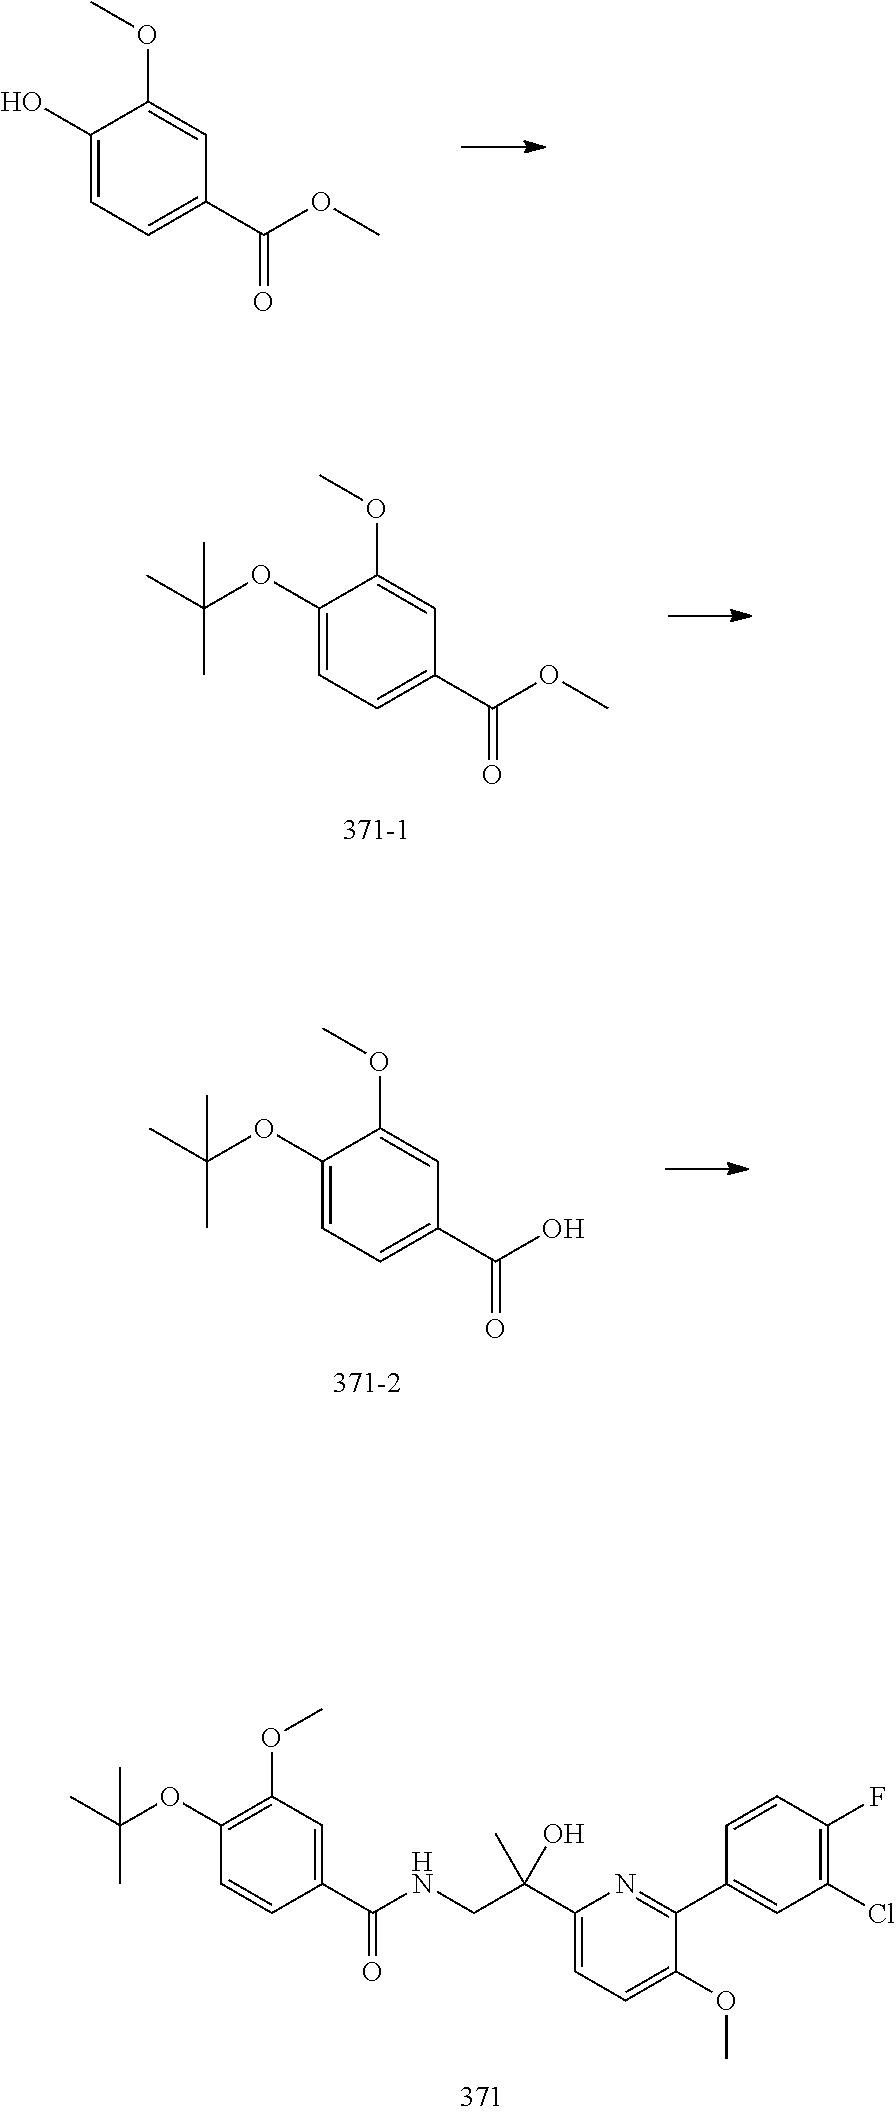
C1(O)=CC=C(C(=O)OC)C=C1OC.C1(OC(C)(C)C)=CC=C(C(=O)O)C=C1OC.C1(OC(C)(C)C)=C(OC)C=C(C(=O)NCC(C)(O)C2=CC=C(OC)C(C3=CC(Cl)=C(F)C=C3)=N2)C=C1.C1(OC(C)(C)C)=CC=C(C(=O)OC)C=C1OC
